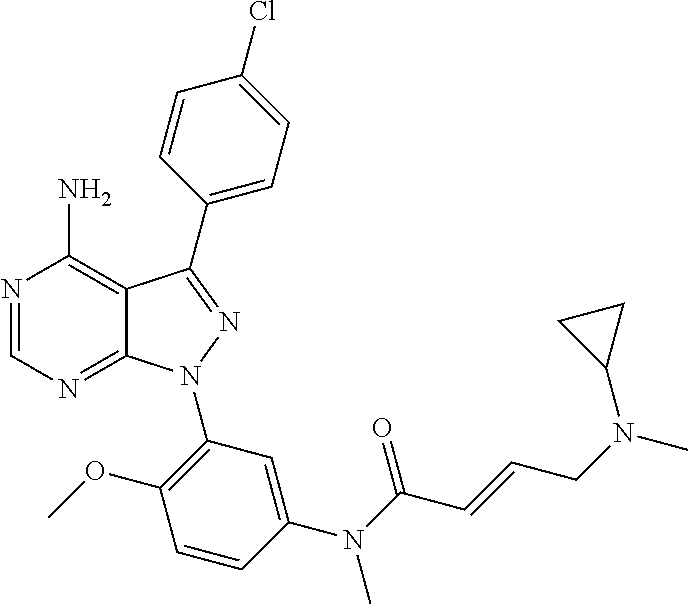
N1=CN=C2C(=C1N)C(C1=CC=C(Cl)C=C1)=NN2C1=C(OC)C=CC(N(C(C=CCN(C)C2CC2)=O)C)=C1
